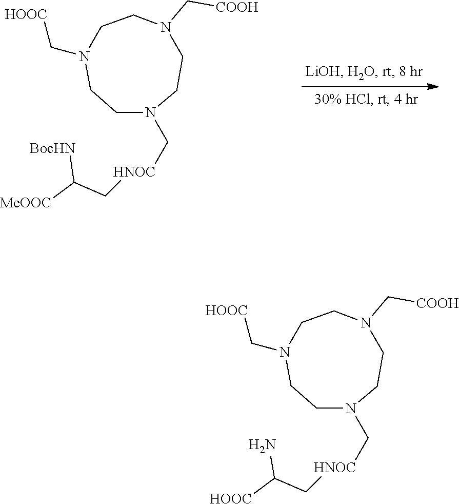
N1(C[HNOC]CC([HOOC])N)CCN(C[HOOC])CCN(C[COOH])CC1.N1(C[HNOC]CC([MeOOC])[BocHN])CCN(C[HOOC])CCN(C[COOH])CC1
